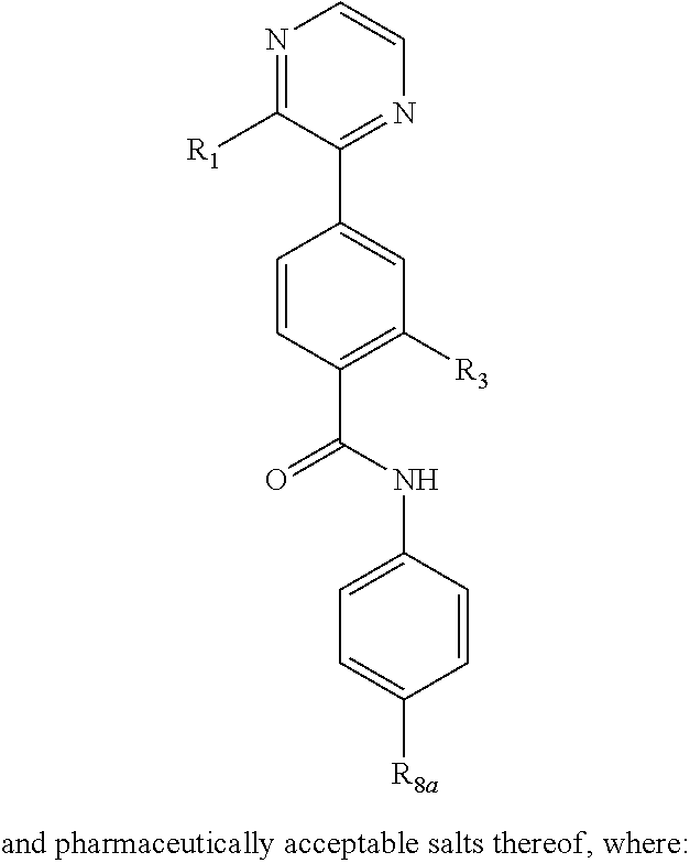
N1=C([R1])C(C2=CC([R3])=C(C(NC3=CC=C([R8a])C=C3)=O)C=C2)=NC=C1
